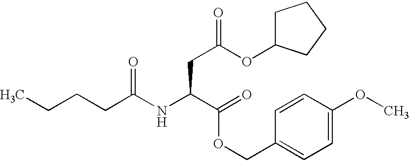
N(C(C(OCC1=CC=C(OC)C=C1)=O)CC(OC1CCCC1)=O)C(CCCC)=O
